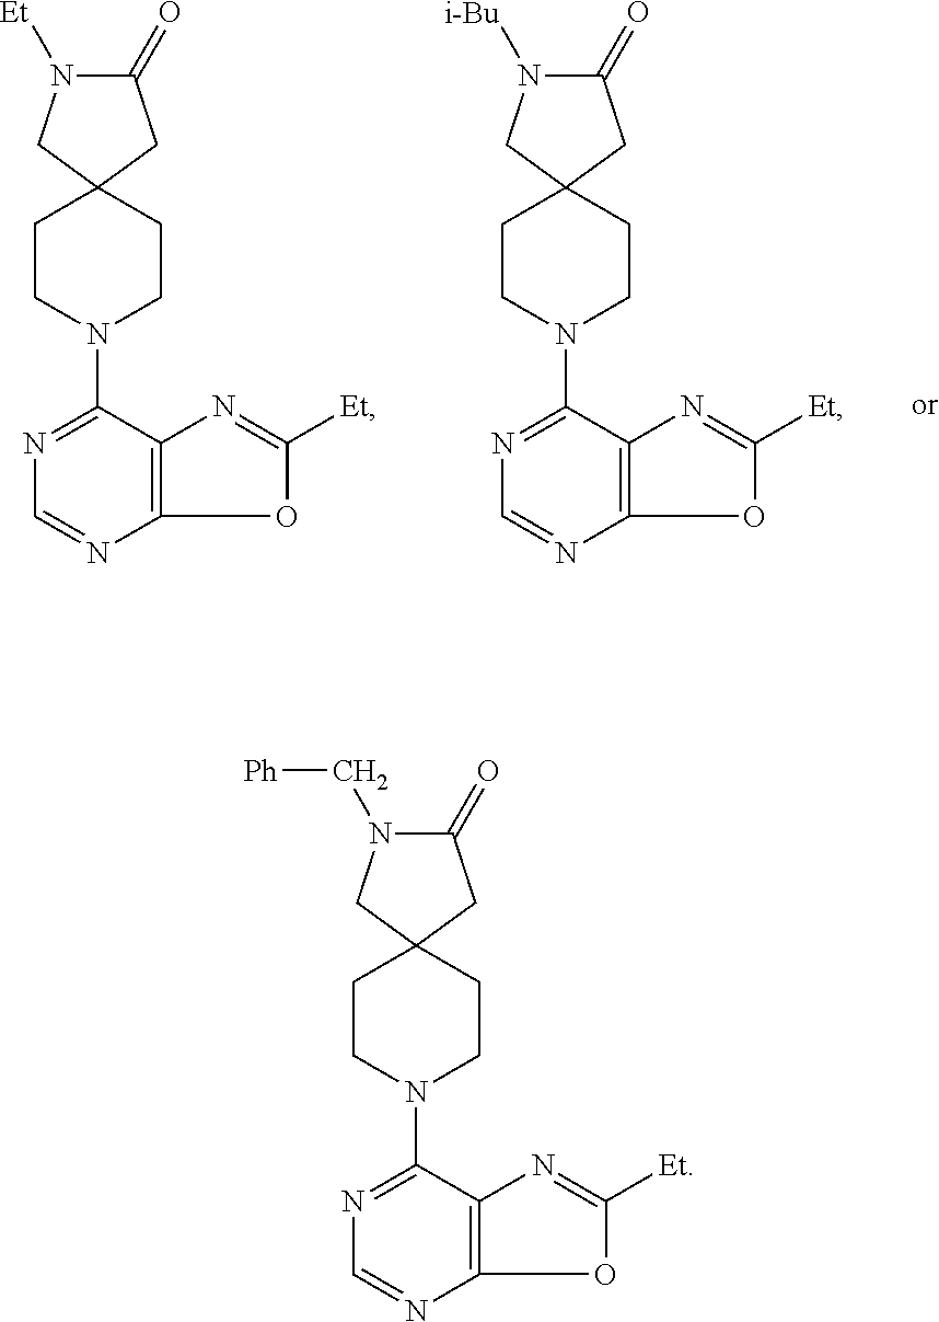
N1=C(N2CCC3(CC2)CC(=O)N([Et])C3)C2=C(N=C1)OC([Et])=N2.N1=C(N2CCC3(CC2)CC(=O)N([i-Bu])C3)C2=C(N=C1)OC([Et])=N2.N1=C(N2CCC3(CC2)CC(=O)N(C[Ph])C3)C2=C(N=C1)OC([Et])=N2
